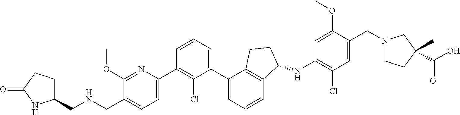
C1(CNCC2=CC=C(C3=C(Cl)C(C4=CC=CC5=C4CCC5NC4=C(Cl)C=C(CN5CCC(C)(C(O)=O)C5)C(OC)=C4)=CC=C3)N=C2OC)CCC(=O)N1
